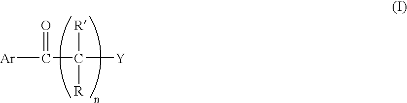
[Ar]C(=O)C([R])([R])[Y]
